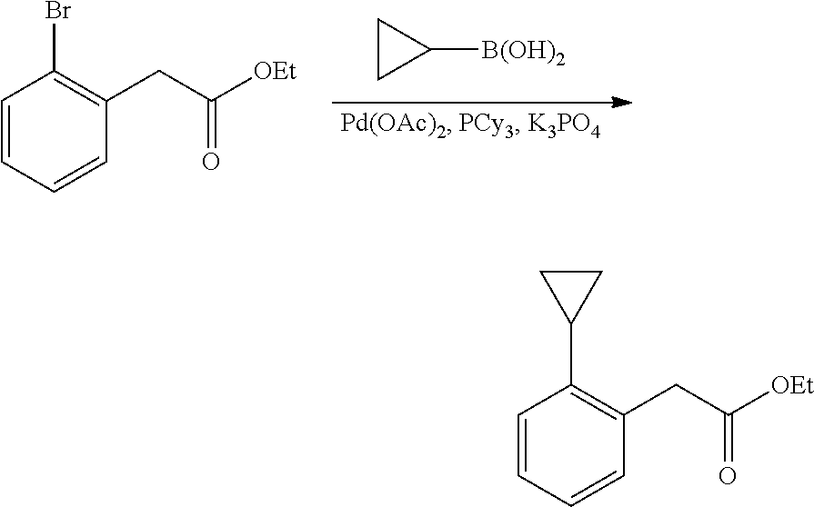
C1CC1[B(OH)2].C1=CC=CC(CC([OEt])=O)=C1Br.C1=CC=CC(CC([OEt])=O)=C1C1CC1
